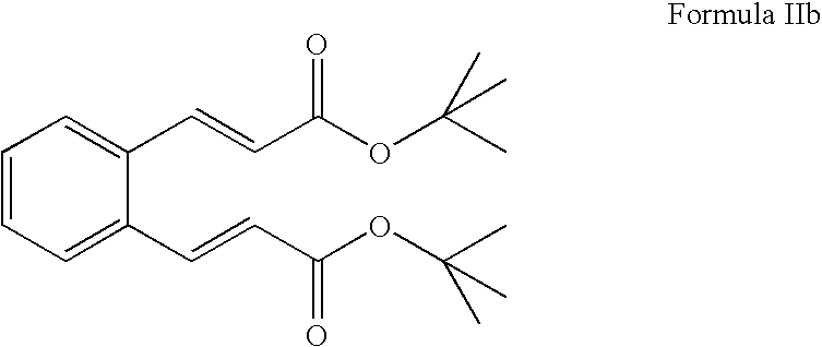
C1(C=CC(OC(C)(C)C)=O)=CC=CC=C1C=CC(OC(C)(C)C)=O
